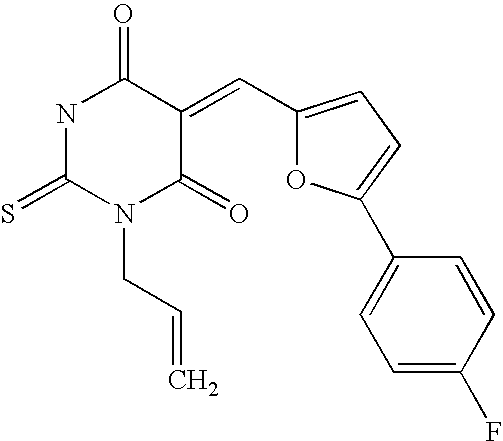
S=C1N(CC=C)C(=O)C(=CC2=CC=C(C3=CC=C(F)C=C3)O2)C(=O)N1
